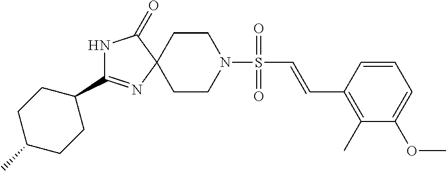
C1(C2=NC3(C(=O)N2)CCN(S(=O)(=O)C=CC2=C(C)C(OC)=CC=C2)CC3)CCC(C)CC1
